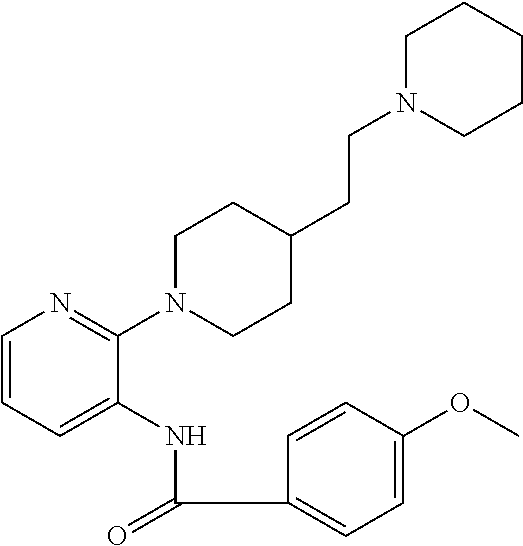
C1=CC=C(NC(=O)C2=CC=C(OC)C=C2)C(N2CCC(CCN3CCCCC3)CC2)=N1
